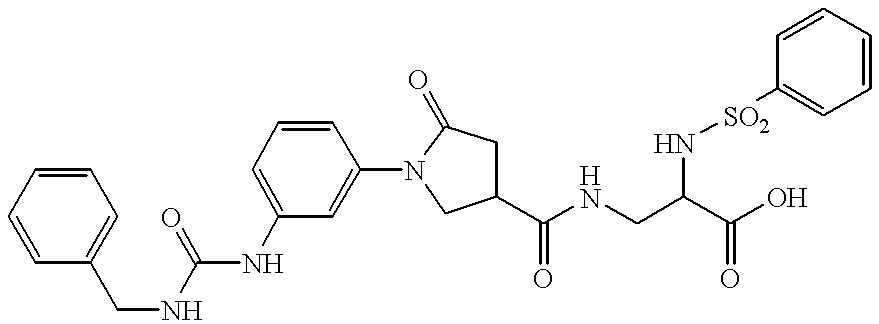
C1(CNC(=O)NC2=CC=CC(N3CC(C(NCC(C(O)=O)N[SO2]C4=CC=CC=C4)=O)CC3=O)=C2)=CC=CC=C1
